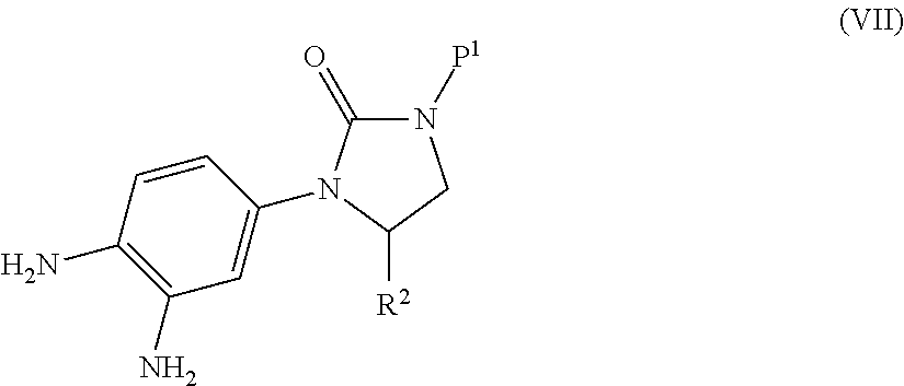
C1=C(N2C(=O)N([P1])CC2[R2])C=CC(N)=C1N
